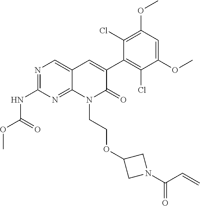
C1(NC(OC)=O)=NC=C2C(=N1)N(CCOC1CN(C(C=C)=O)C1)C(=O)C(C1=C(Cl)C(OC)=CC(OC)=C1Cl)=C2
